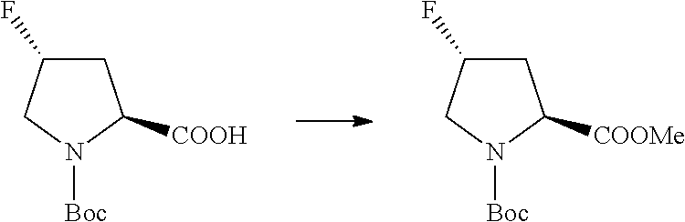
C1(F)CC([COOH])N([Boc])C1.C1(F)CC([COOMe])N([Boc])C1
